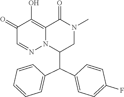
C1(=O)C=NN2C(=C1O)C(=O)N(C)CC2C(C1=CC=CC=C1)C1=CC=C(F)C=C1
